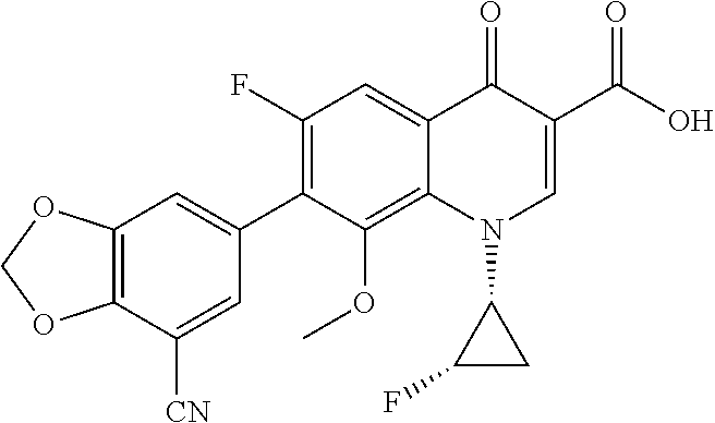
C1=C2C(=C(OC)C(C3=CC4=C(C([CN])=C3)OCO4)=C1F)N(C1C(F)C1)C=C(C(O)=O)C2=O
